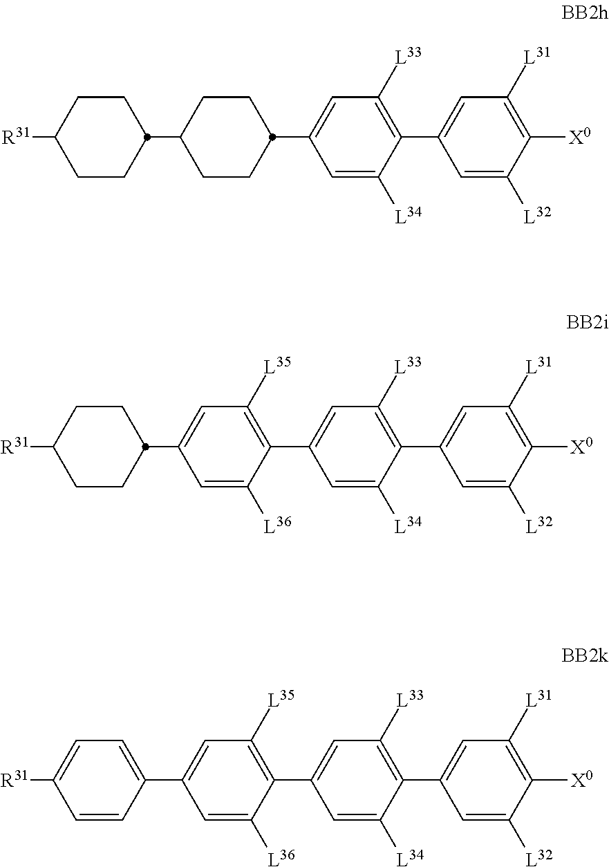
C1([L33])=C(C2=CC([L31])=C([X0])C([L32])=C2)C([L34])=CC(C2CCC(C3CCC([R31])CC3)CC2)=C1.C1([L33])=C(C2=CC([L31])=C([X0])C([L32])=C2)C([L34])=CC(C2=C([L35])C=C(C3CCC([R31])CC3)C=C2[L36])=C1.C1([L33])=C(C2=CC([L31])=C([X0])C([L32])=C2)C([L34])=CC(C2=C([L35])C=C(C3=CC=C([R31])C=C3)C=C2[L36])=C1
